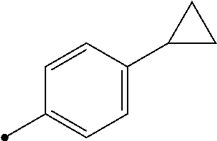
C1=C(C2CC2)C=CC(C)=C1
